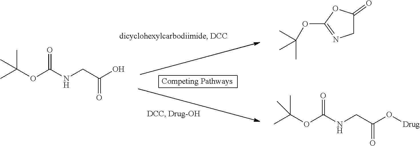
CC(OC(NCC(O)=O)=O)(C)C.C1C(=O)OC(OC(C)(C)C)=N1.C(OC(NCC(O[Drug])=O)=O)(C)(C)C
